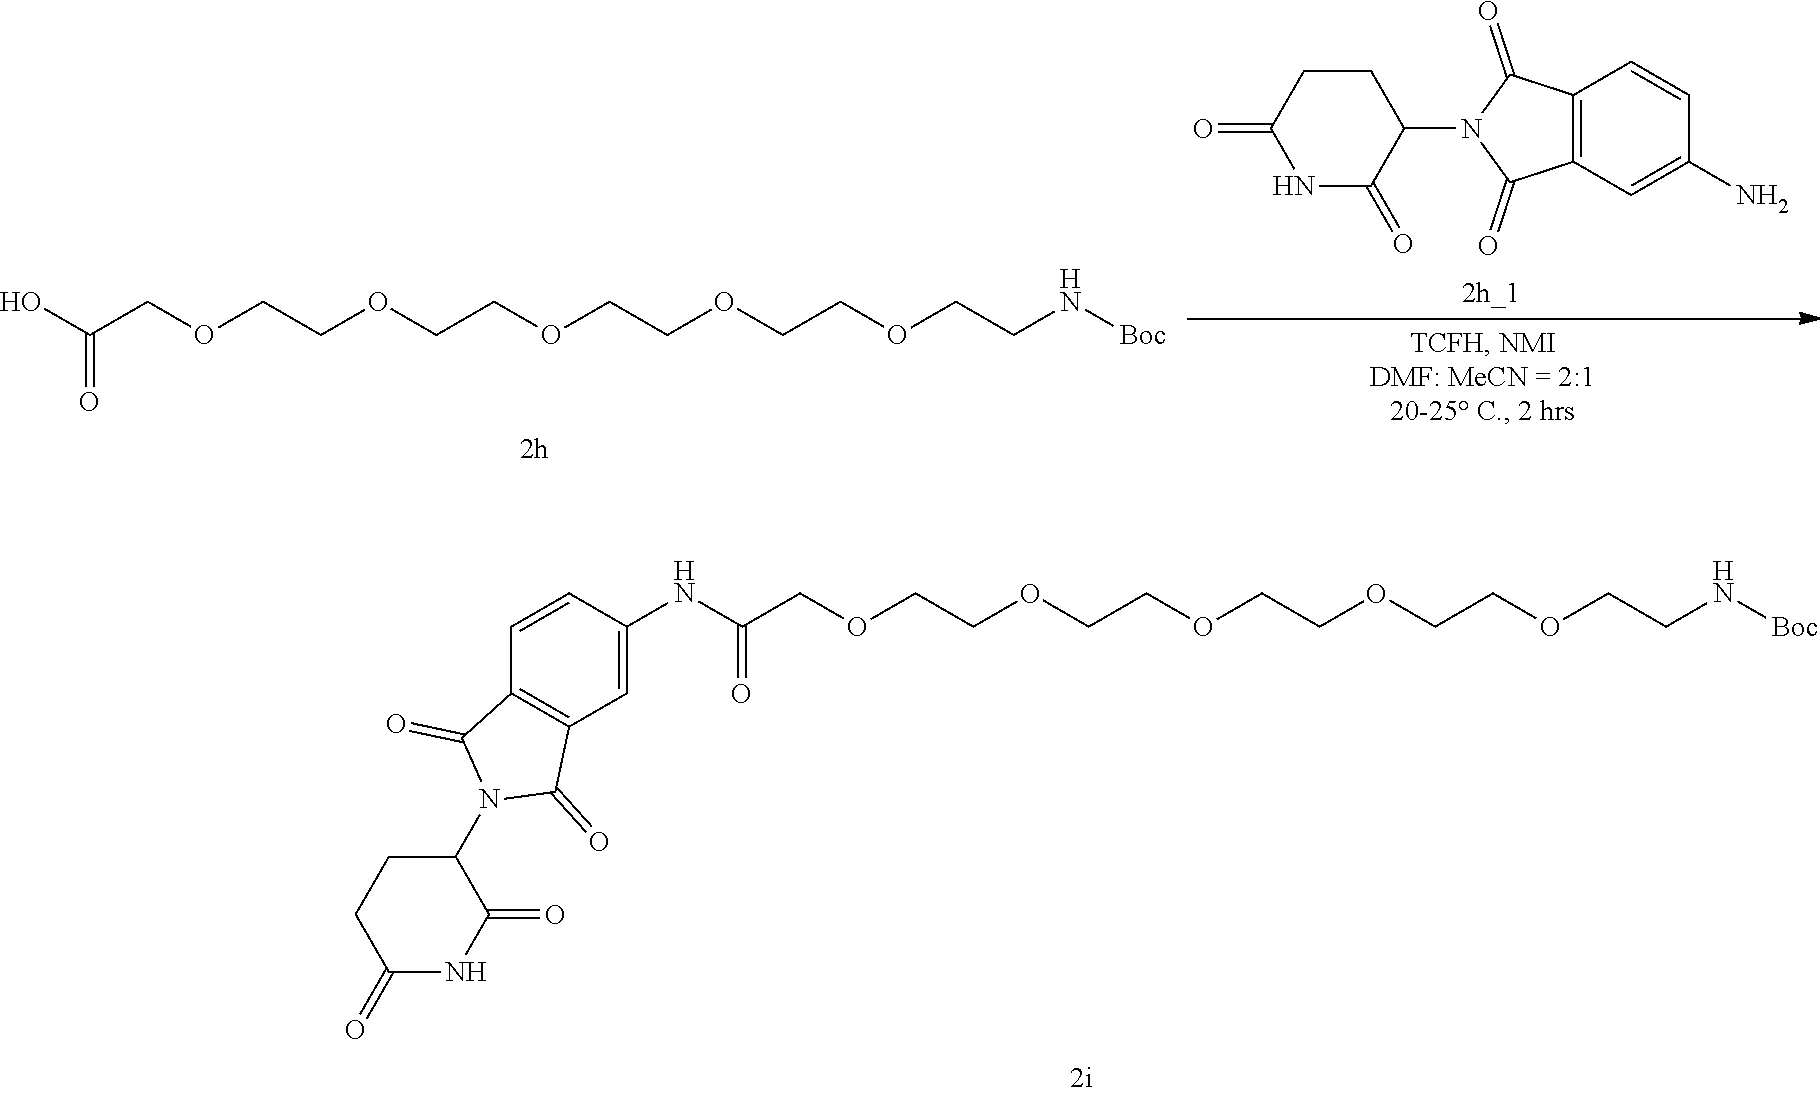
O(CCOCCOCCOCCOCCN[Boc])CC(O)=O.C1CC(=O)NC(=O)C1N1C(=O)C2=C(C1=O)C=CC(N)=C2.O(CCOCCOCCOCCOCCN[Boc])CC(NC1=CC2=C(C=C1)C(=O)N(C1CCC(=O)NC1=O)C2=O)=O
